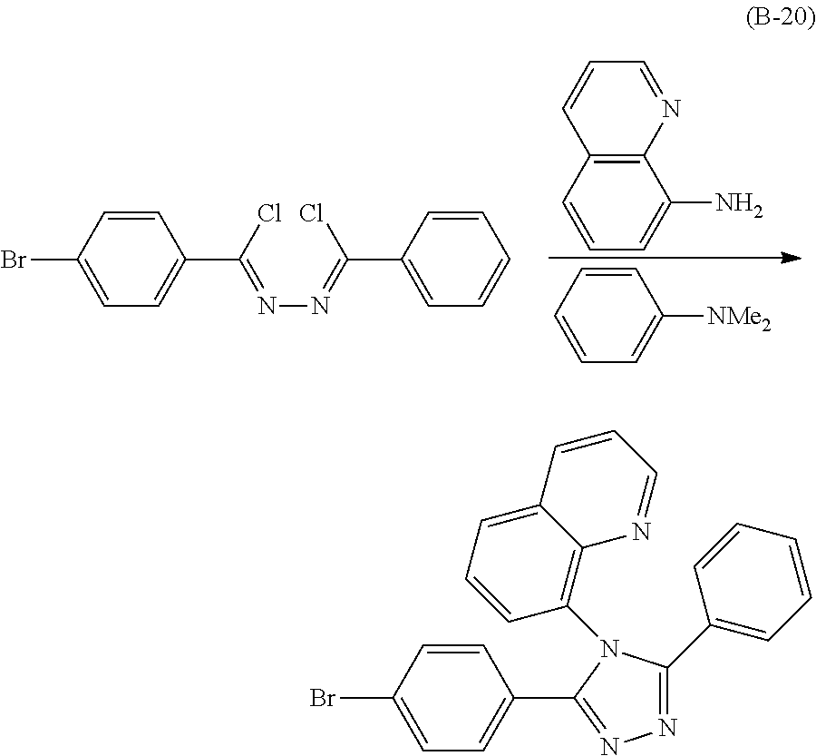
C1(Br)=CC=C(C(Cl)=NN=C(C2=CC=CC=C2)Cl)C=C1.C1=CC=C(N)C2=C1C=CC=N2.C1=CC=C([NMe2])C=C1.C1(Br)=CC=C(C2=NN=C(C3=CC=CC=C3)N2C2=C3C(=CC=C2)C=CC=N3)C=C1
